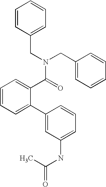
C1=C(C2=CC(NC(C)=O)=CC=C2)C(C(N(CC2=CC=CC=C2)CC2=CC=CC=C2)=O)=CC=C1
